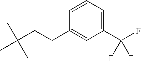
C1=CC(CCC(C)(C)C)=CC(C(F)(F)F)=C1
